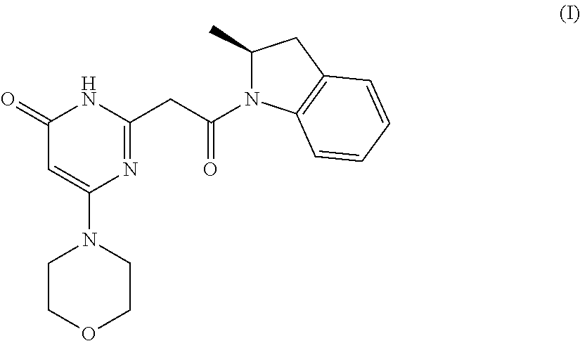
C1COCCN1C1=CC(=O)NC(CC(N2C(C)CC3=C2C=CC=C3)=O)=N1
